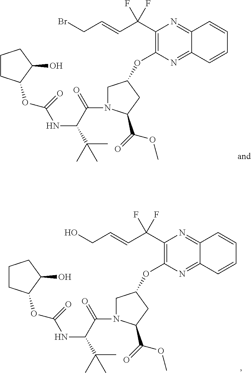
C(C=CC(F)(F)C1=C(OC2CN(C(C(NC(OC3CCCC3O)=O)C(C)(C)C)=O)C(C(=O)OC)C2)N=C2C(=N1)C=CC=C2)Br.C(C=CC(F)(F)C1=C(OC2CN(C(C(NC(OC3CCCC3O)=O)C(C)(C)C)=O)C(C(=O)OC)C2)N=C2C(=N1)C=CC=C2)O
